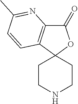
C1(=O)C2=C(C3(O1)CCNCC3)C=CC(C)=N2
